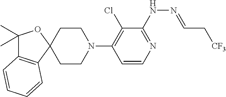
C12(CCN(C3=C(Cl)C(NN=CC[CF3])=NC=C3)CC1)OC(C)(C)C1=C2C=CC=C1
